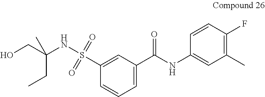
C1=CC=C(C(NC2=CC(C)=C(F)C=C2)=O)C=C1S(NC(CO)(CC)C)(=O)=O
